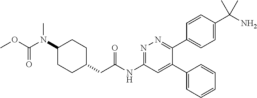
C1=CC(C(N)(C)C)=CC=C1C1=NN=C(NC(CC2CCC(N(C(OC)=O)C)CC2)=O)C=C1C1=CC=CC=C1
